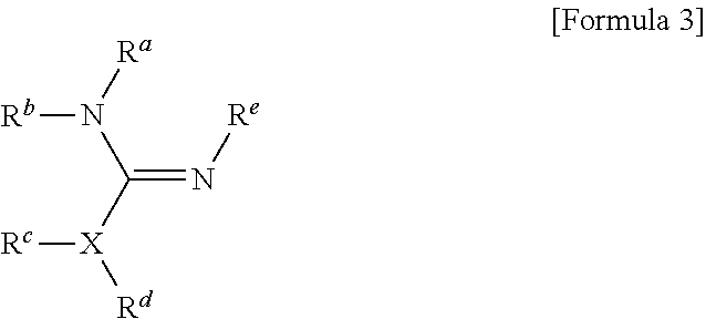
C(=N[Re])(N([Ra])[Rb])[X]([Rc])[Rd]
